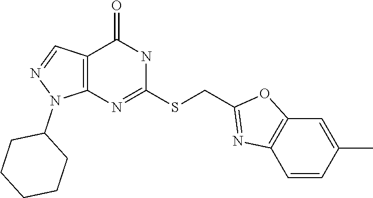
C12=C(N=C(SCC3=NC4=C(O3)C=C(C)C=C4)NC1=O)N(C1CCCCC1)N=C2
